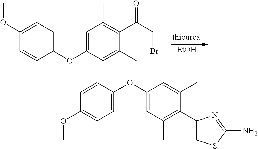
C1(OC2=CC(C)=C(C(CBr)=O)C(C)=C2)=CC=C(OC)C=C1.[EtOH].C1(OC2=CC(C)=C(C3=CSC(N)=N3)C(C)=C2)=CC=C(OC)C=C1
